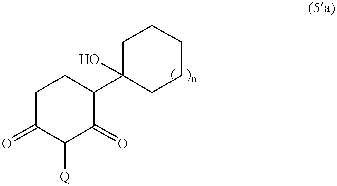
C1C(=O)C([Q])C(=O)C(C2(O)CCCCC2)C1
